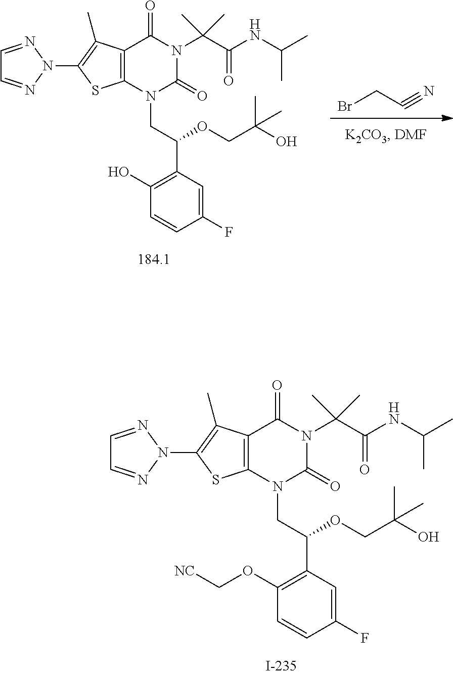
C12=C(N(CC(C3=C(OC[NC])C=CC(F)=C3)OCC(O)(C)C)C(=O)N(C(C(NC(C)C)=O)(C)C)C1=O)SC(N1N=CC=N1)=C2C.BrCC#N.C12=C(N(CC(C3=C(O)C=CC(F)=C3)OCC(O)(C)C)C(=O)N(C(C(NC(C)C)=O)(C)C)C1=O)SC(N1N=CC=N1)=C2C
